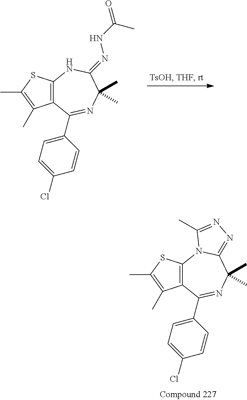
C12=C(SC(C)=C1C)NC(=NNC(C)=O)C(C)(C)N=C2C1=CC=C(Cl)C=C1.C12=C(SC(C)=C1C)N1C(=NN=C1C)C(C)(C)N=C2C1=CC=C(Cl)C=C1
